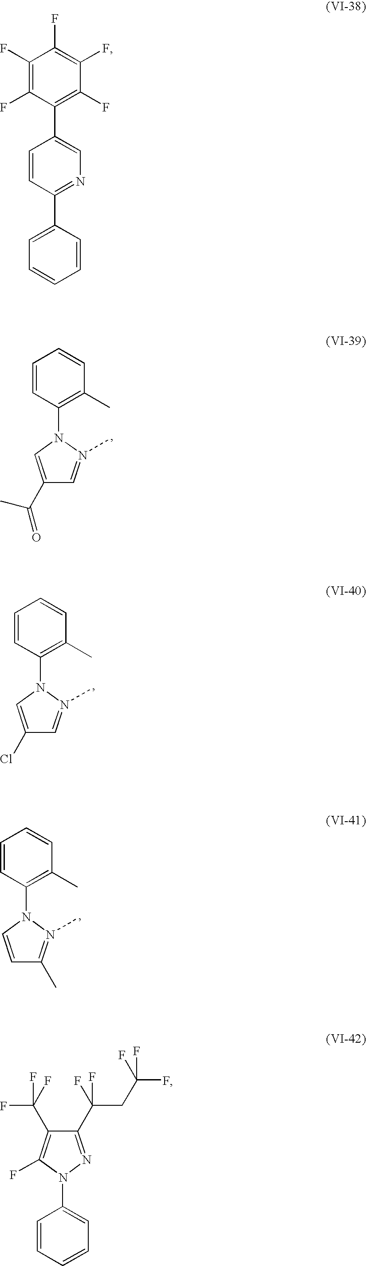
N1(C2=C(C)C=CC=C2)C=C(C(C)=O)C=N1C.N1(C2=C(C)C=CC=C2)C=C(Cl)C=N1C.N1(C2=C(C)C=CC=C2)C=CC(C)=N1C.N1(C2=CC=CC=C2)C(F)=C(C(F)(F)F)C(C(CC(F)(F)F)(F)F)=N1.C1=CC=CC(C2=NC=C(C3=C(F)C(F)=C(F)C(F)=C3F)C=C2)=C1
